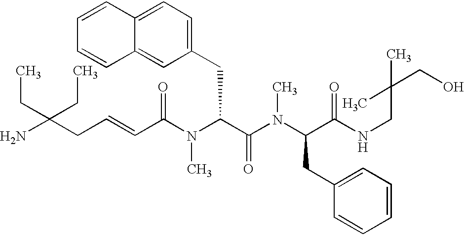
NC(CC=CC(N(C(C(=O)N(C)C(CC1=CC=CC=C1)C(=O)NCC(CO)(C)C)CC1=CC=C2C(=C1)C=CC=C2)C)=O)(CC)CC
